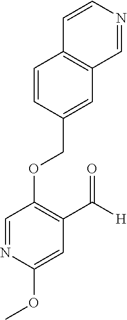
C(OC1=C(C([H])=O)C=C(OC)N=C1)C1=CC2=C(C=C1)C=CN=C2
